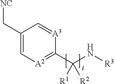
C1(C[NC])=C[A2]=C(C(N[R3])([R1])[R2])[A3]=C1
